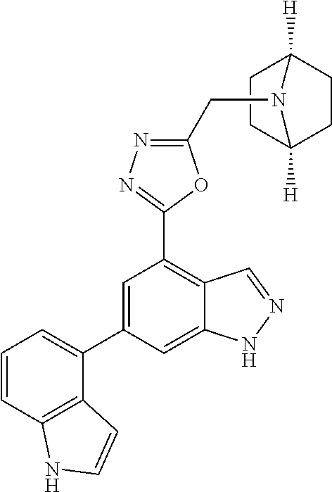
C1(CN2C3([H])CCC2([H])CC3)=NN=C(C2=C3C(=CC(C4=CC=CC5=C4C=CN5)=C2)NN=C3)O1
